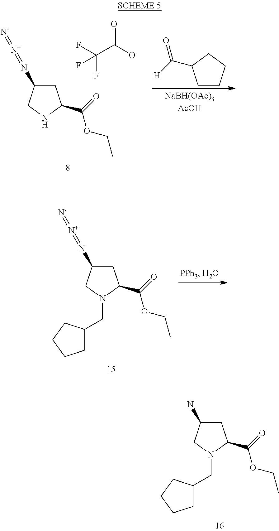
C(C(F)(F)F)(O)=O.C1C(N=[N+]=[N-])CNC1C(=O)OCC.[H]C(=O)C1CCCC1.C1C(N=[N+]=[N-])CN(CC2CCCC2)C1C(=O)OCC.C1C(N)CN(CC2CCCC2)C1C(=O)OCC
